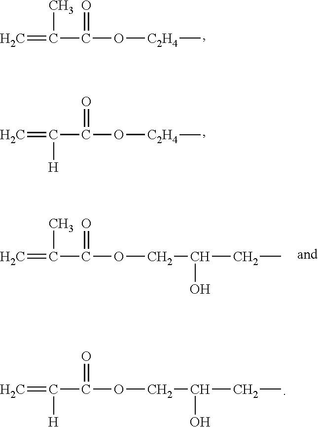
C=C(C(O[C2H4]C)=O)C.C=C(C(O[C2H4]C)=O)[H].C=C(C(OCC(CC)O)=O)C.C=C(C(OCC(CC)O)=O)[H]
